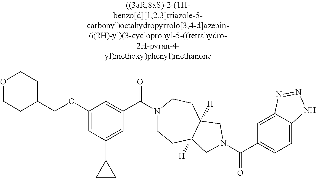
O1CCC(COC2=CC(C3CC3)=CC(C(N3CCC4([H])C([H])(CC3)CN(C(C3=CC=C5C(=C3)N=NN5)=O)C4)=O)=C2)CC1
